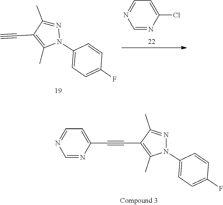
CC1=C(C#C)C(C)=NN1C1=CC=C(F)C=C1.C1=C(Cl)N=CN=C1.N1(C2=CC=C(F)C=C2)N=C(C)C(C#CC2=CC=NC=N2)=C1C
